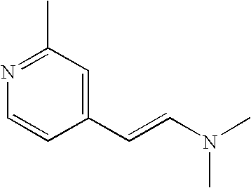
C1=CN=C(C)C=C1C=CN(C)C
